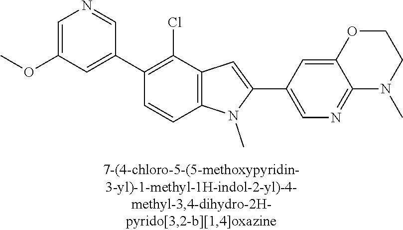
C1(C2=C(Cl)C3=C(C=C2)N(C)C(C2=CN=C4C(=C2)OCCN4C)=C3)=CC(OC)=CN=C1
